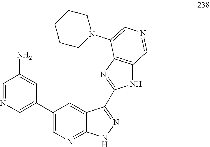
C1(C2=CN=CC(N)=C2)=CN=C2C(=C1)C(C1=NC3=C(N1)C=NC=C3N1CCCCC1)=NN2
